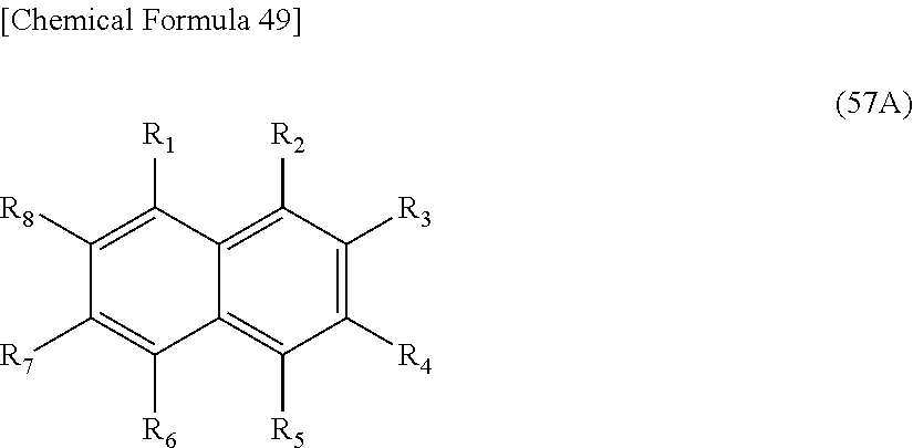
C12=C([R5])C([R4])=C([R3])C([R2])=C1C([R1])=C([R8])C([R7])=C2[R6]
